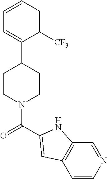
C1=C(C2CCN(C(=O)C3=CC4=C(C=NC=C4)N3)CC2)C([CF3])=CC=C1
